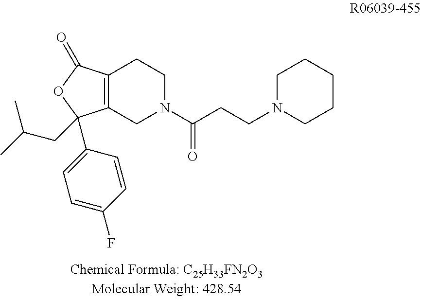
C12=C(C(=O)OC1(CC(C)C)C1=CC=C(F)C=C1)CCN(C(CCN1CCCCC1)=O)C2
